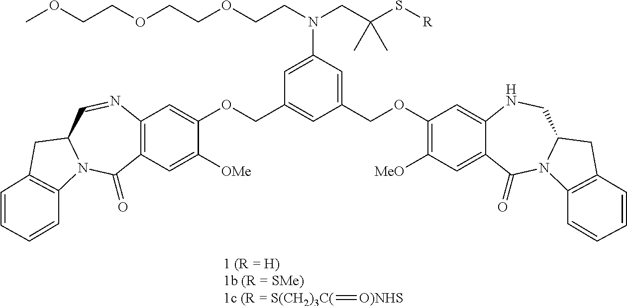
[1c (R = S(CH2)3C(]=[O)NHS].C12=C(C=C([OMe])C(OCC3=CC(COC4=C([MeO])C=C5C(=C4)NCC4N(C5=O)C5=C(C4)C=CC=C5)=CC(N(CCOCCOCCOC)CC(S[R])(C)C)=C3)=C1)C(=O)N1C(C=N2)CC2=C1C=CC=C2
